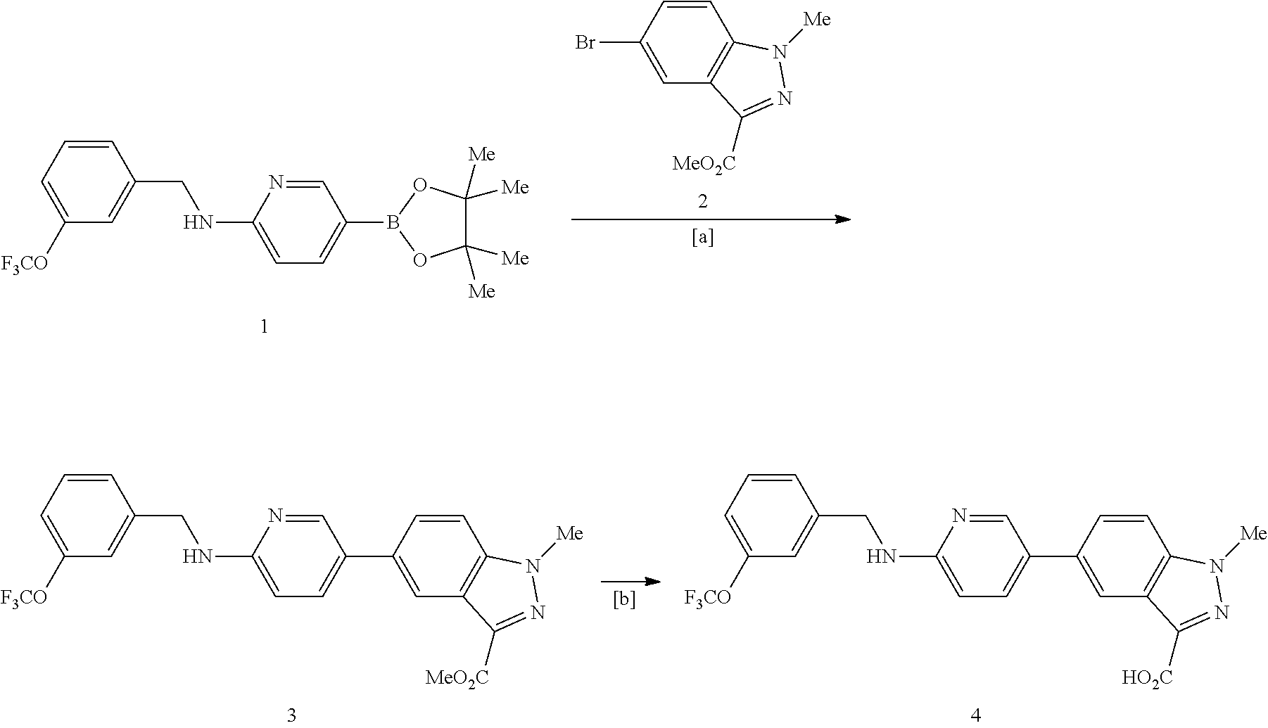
C1=CC(Br)=CC2=C1N([Me])N=C2[MeO2C].C1=CC=C([F3CO])C=C1CNC1=CC=C(B2OC([Me])([Me])C([Me])([Me])O2)C=N1.C1=CC=C([F3CO])C=C1CNC1=CC=C(C2=CC3=C(C=C2)N([Me])N=C3[MeO2C])C=N1.C1=CC=C([F3CO])C=C1CNC1=CC=C(C2=CC3=C(C=C2)N([Me])N=C3[HO2C])C=N1
